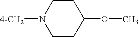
C1CN([4-CH2])CCC1OC
